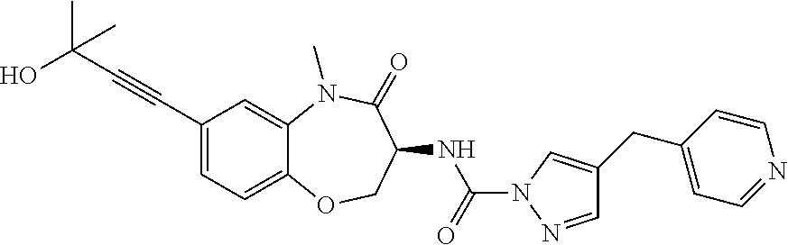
C1(C#CC(C)(O)C)=CC=C2C(=C1)N(C)C(=O)C(NC(N1N=CC(CC3=CC=NC=C3)=C1)=O)CO2
